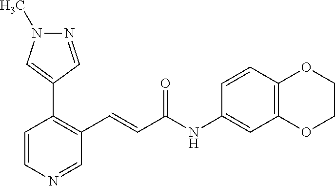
N1=CC(C2=C(C=CC(NC3=CC4=C(C=C3)OCCO4)=O)C=NC=C2)=CN1C
